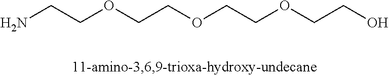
NCCOCCOCCOCCO
